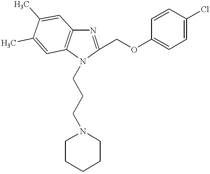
C1(COC2=CC=C(Cl)C=C2)=NC2=C(C=C(C)C(C)=C2)N1CCCN1CCCCC1
